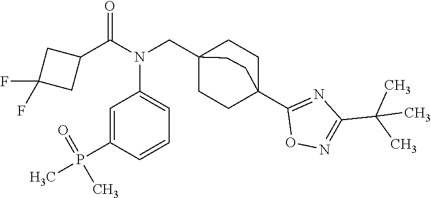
C1(C(N(CC23CCC(C4=NC(C(C)(C)C)=NO4)(CC2)CC3)C2=CC=CC(P(C)(=O)C)=C2)=O)CC(F)(F)C1
